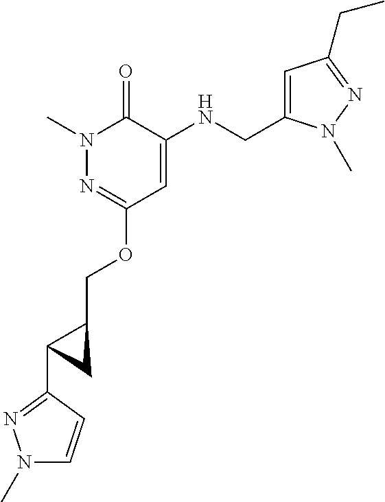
N1(C)N=C(OCC2C(C3=NN(C)C=C3)C2)C=C(NCC2=CC(CC)=NN2C)C1=O
